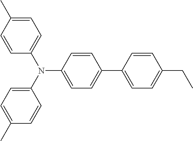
C1=C(C)C=CC(N(C2=CC=C(C)C=C2)C2=CC=C(C3=CC=C(CC)C=C3)C=C2)=C1
